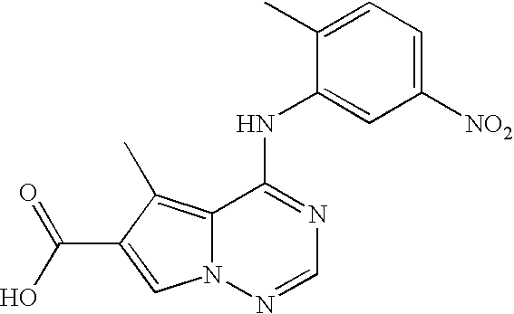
C1=C(C)C(NC2=NC=NN3C2=C(C)C(C(=O)O)=C3)=CC([NO2])=C1
